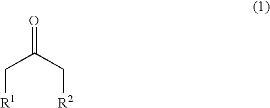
C(C(C[R2])=O)[R1]
